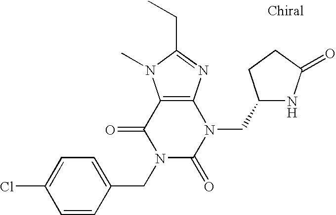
C12=C(N=C(CC)N1C)N(CC1NC(=O)CC1)C(=O)N(CC1=CC=C(Cl)C=C1)C2=O
